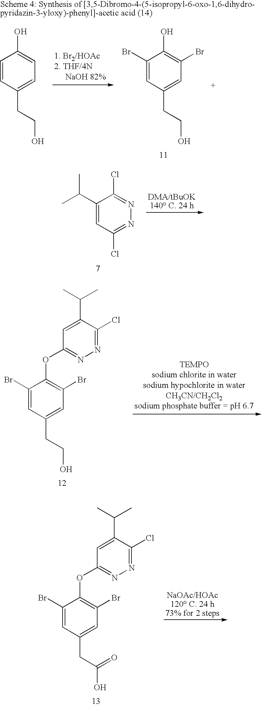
C1(C(C)C)=CC(Cl)=NN=C1Cl.C1(Br)=CC(CCO)=CC(Br)=C1OC1=NN=C(Cl)C(C(C)C)=C1.C1(Br)=CC(CCO)=CC(Br)=C1O.C1=CC(CCO)=CC=C1O.C1(Br)=CC(CC(O)=O)=CC(Br)=C1OC1=NN=C(Cl)C(C(C)C)=C1
